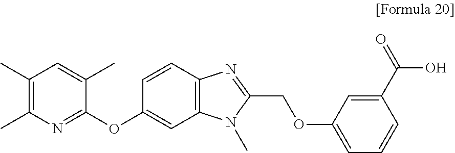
N1=C(OC2=CC3=C(C=C2)N=C(COC2=CC=CC(C(=O)O)=C2)N3C)C(C)=CC(C)=C1C
